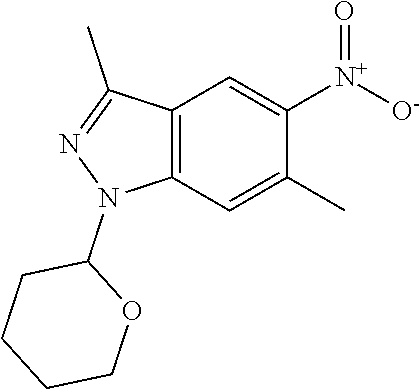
C12=C(C=C(C)C([N+]([O-])=O)=C1)N(C1CCCCO1)N=C2C
